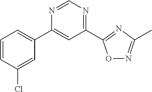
C1=CC(Cl)=CC(C2=CC(C3=NC(C)=NO3)=NC=N2)=C1
